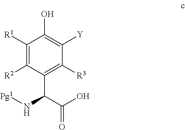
C1([R2])=C([R1])C(O)=C([Y])C([R3])=C1C(C(O)=O)N[Pg1]
